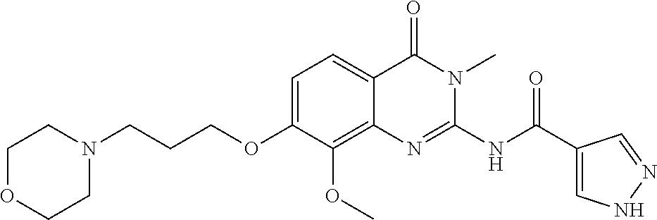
C1=C(OCCCN2CCOCC2)C(OC)=C2C(=C1)C(=O)N(C)C(NC(C1=CNN=C1)=O)=N2
